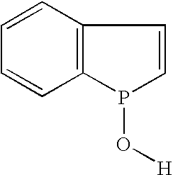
C12=C(C=CC=C1)C=CP2O[H]
